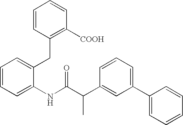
C1=CC=C(NC(C(C2=CC(C3=CC=CC=C3)=CC=C2)C)=O)C(CC2=C([COOH])C=CC=C2)=C1
